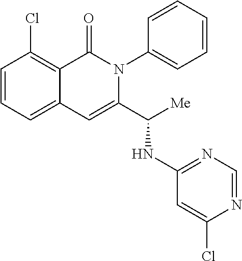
C1(Cl)=C2C(=CC=C1)C=C(C([Me])NC1=NC=NC(Cl)=C1)N(C1=CC=CC=C1)C2=O
